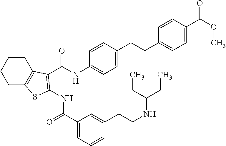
C(NC1=CC=C(CCC2=CC=C(C(=O)OC)C=C2)C=C1)(=O)C1=C(NC(=O)C2=CC=CC(CCNC(CC)CC)=C2)SC2=C1CCCC2
